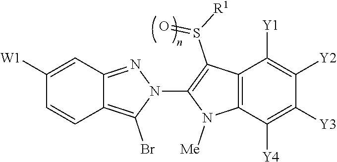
C12=C(Br)N(C3=C(S([R1])=O)C4=C(N3[Me])C([Y4])=C([Y3])C([Y2])=C4[Y1])N=C1C=C([W1])C=C2
